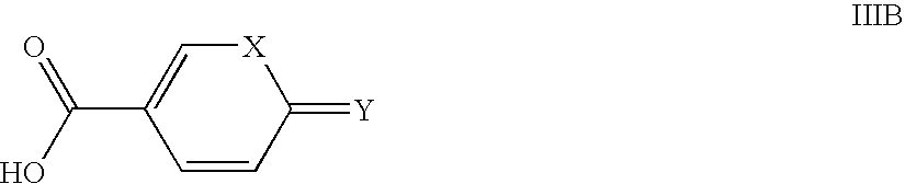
C1=CC(=[Y])[X]C=C1C(O)=O
